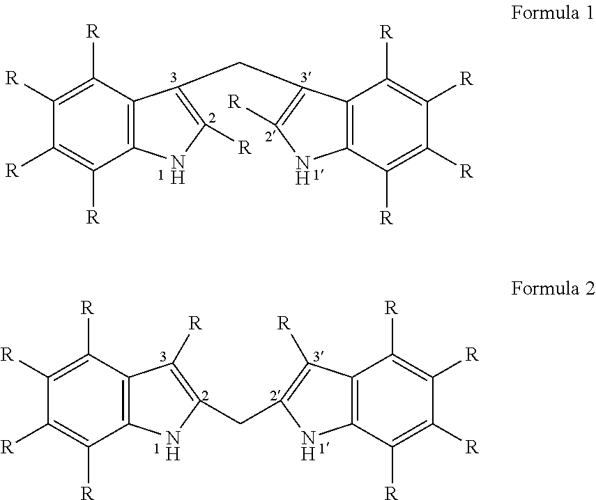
C1([R])=C([R])C2=C(C([R])=C1[R])NC([R])=C2CC1=C([R])NC2=C1C([R])=C([R])C([R])=C2[R].C1([R])=C([R])C2=C(C([R])=C1[R])C([R])=C(CC1=C([R])C3=C(C([R])=C([R])C([R])=C3[R])N1)N2
